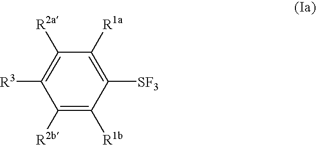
C1([R2b])=C([R1b])C([SF3])=C([R1a])C([R2a])=C1[R3]
